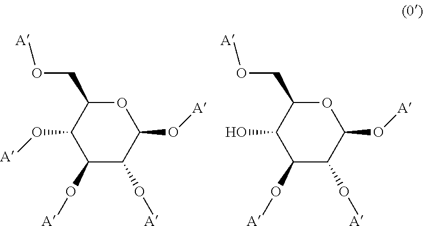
O1C(CO[A])C(O[A])C(O[A])C(O[A])C1O[A].O1C(CO[A])C(O)C(O[A])C(O[A])C1O[A]
